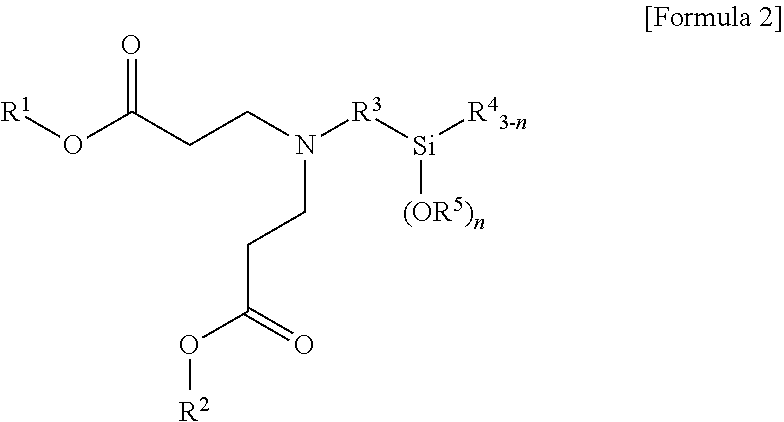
[R1]OC(CCN([R3][Si]([R43-n])[(OR5)n])CCC(O[R2])=O)=O
